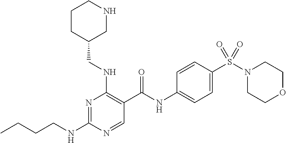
C(NC1=NC(NCC2CNCCC2)=C(C(NC2=CC=C(S(N3CCOCC3)(=O)=O)C=C2)=O)C=N1)CCC
